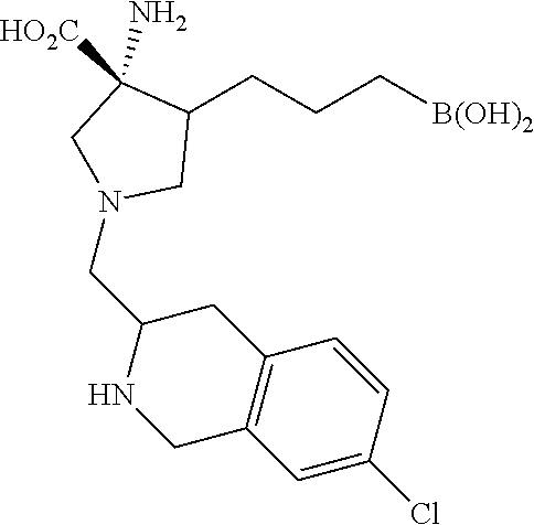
C1(CCC[B(OH)2])C(N)([HO2C])CN(CC2NCC3=C(C2)C=CC(Cl)=C3)C1
